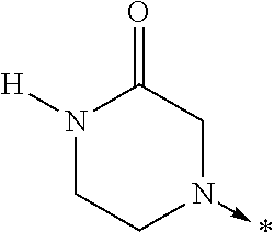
N1([H])CCN(->*)CC1=O
